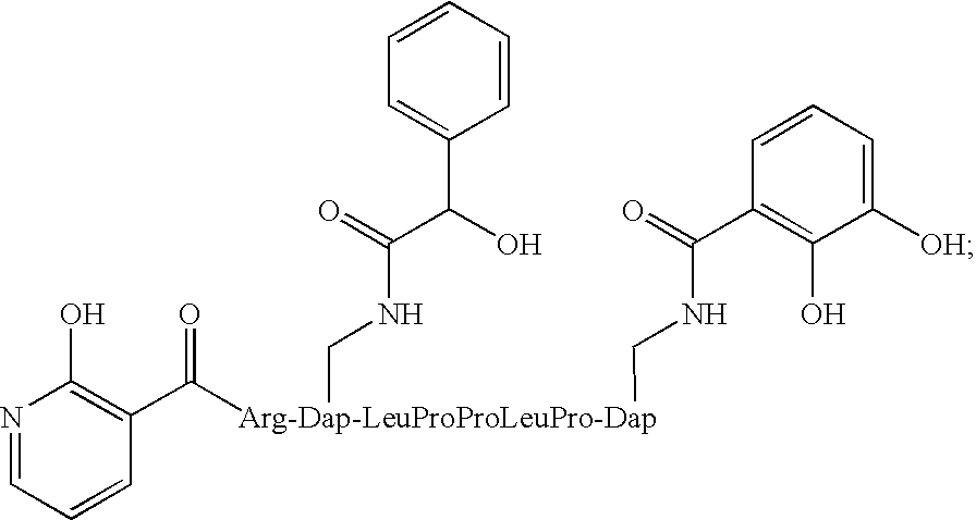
N1=CC=CC(C([Arg-Dap-LeuProProLeuPro-Dap](CNC(C(O)C2=CC=CC=C2)=O)CNC(C2=C(O)C([OH])=CC=C2)=O)=O)=C1O
